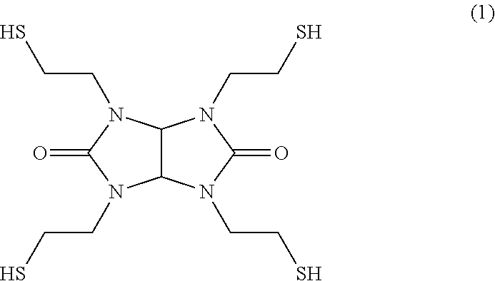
N1(CCS)C(=O)N(CCS)C2C1N(CCS)C(=O)N2CCS
